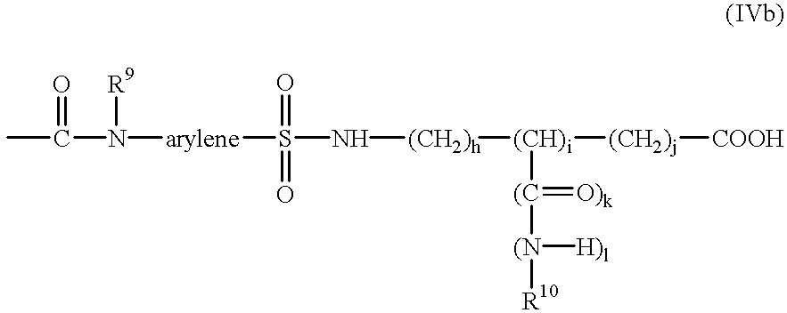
CC(=O)N([R9])[arylene]S(N[(CH2)h][(CH)i]([(CH2)j][COOH])[(C](=[O)k])[(N]([R10])[H)l])(=O)=O
